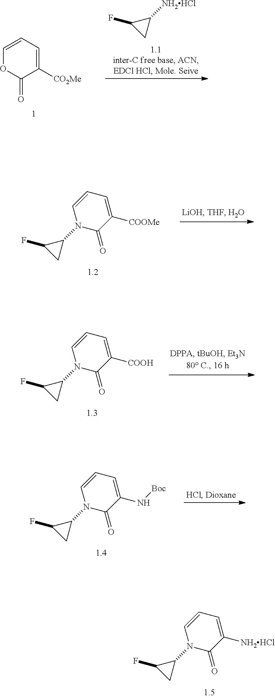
C1(F)CC1N1C(=O)C([NH2HCl])=CC=C1.C1=CC=C([CO2Me])C(=O)O1.C1(F)CC1[NH2HCl].C1(F)CC1N1C(=O)C([COOMe])=CC=C1.C1(F)CC1N1C(=O)C([COOH])=CC=C1.C1(F)CC1N1C(=O)C(N[Boc])=CC=C1
